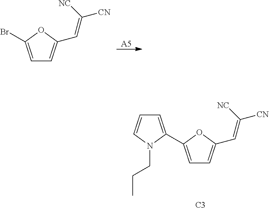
C1=C(Br)OC(C=C([NC])[CN])=C1.[A5].C1=C(C2=CC=CN2CCC)OC(C=C([NC])[CN])=C1.[C3]
